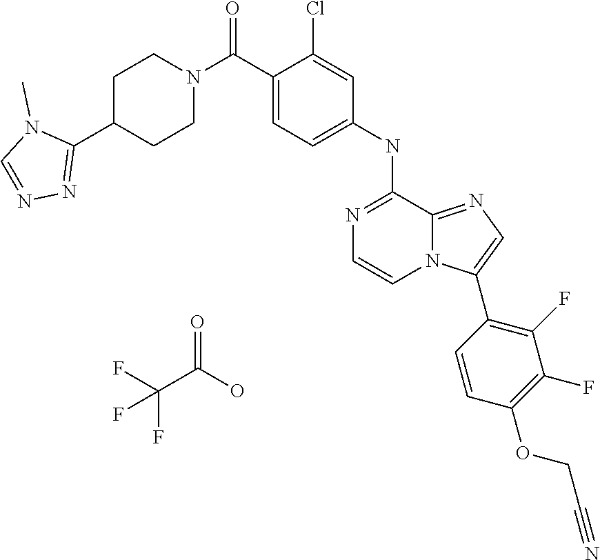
C1C(C2=NN=CN2C)CCN(C(C2=CC=C(NC3=NC=CN4C3=NC=C4C3=C(F)C(F)=C(OCC#N)C=C3)C=C2Cl)=O)C1.O=C(O)C(F)(F)F
